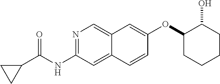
N1=C(NC(C2CC2)=O)C=C2C(=C1)C=C(OC1C(O)CCCC1)C=C2
